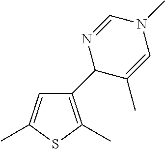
C1=C(C)SC(C)=C1C1C(C)=CN(C)C=N1
